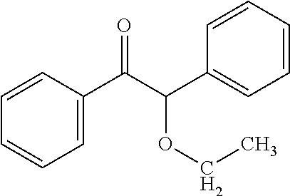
C1=CC(C(C(C2=CC=CC=C2)OCC)=O)=CC=C1
